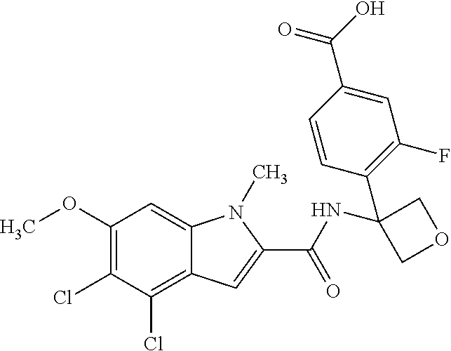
C1(OC)=C(Cl)C(Cl)=C2C(=C1)N(C)C(C(NC1(C3=C(F)C=C(C(=O)O)C=C3)COC1)=O)=C2
